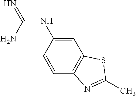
N(C(=N)N)C1=CC2=C(C=C1)N=C(C)S2
